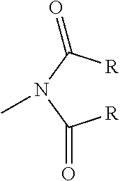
[R]C(N(C([R])=O)C)=O
